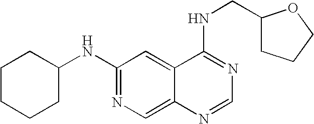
C1(NC2CCCCC2)=NC=C2C(=C1)C(NCC1CCCO1)=NC=N2
